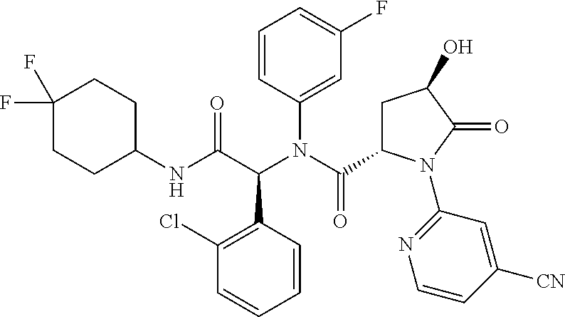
N(C(C(C1=C(Cl)C=CC=C1)N(C(C1CC(O)C(=O)N1C1=NC=CC([CN])=C1)=O)C1=CC(F)=CC=C1)=O)C1CCC(F)(F)CC1
